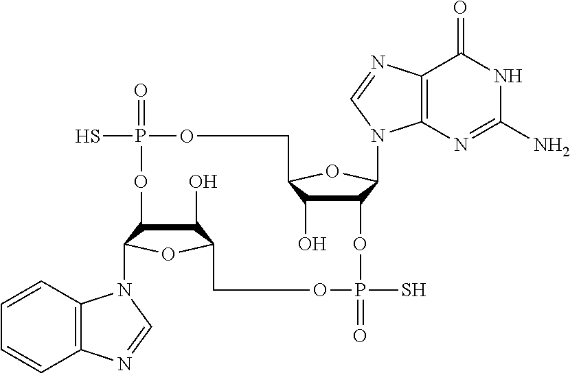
C1(O)C2C(N3C4=C(C=CC=C4)N=C3)OC1COP(=O)(S)OC1C(O)C(OC1N1C3=C(C(=O)NC(N)=N3)N=C1)COP(=O)(S)O2
